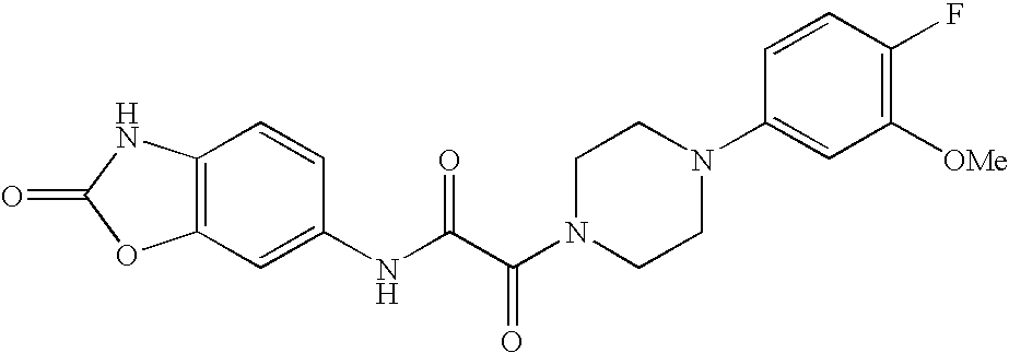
O=C1OC2=C(N1)C=CC(NC(C(N1CCN(C3=CC([OMe])=C(F)C=C3)CC1)=O)=O)=C2
